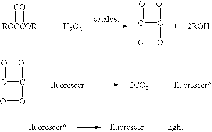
[H2O2].C1(=O)C(=O)OO1.[2ROH].[ROCCOR](=O)=O.C1(=O)C(=O)OO1.[2CO2]
